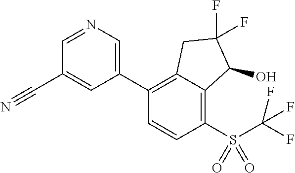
C1(C2=C3C(=C(S(C(F)(F)F)(=O)=O)C=C2)C(O)C(F)(F)C3)=CN=CC(C#N)=C1
